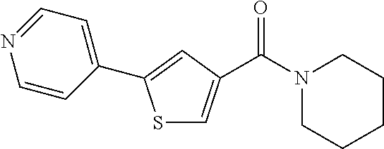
S1C=C(C(N2CCCCC2)=O)C=C1C1=CC=NC=C1
